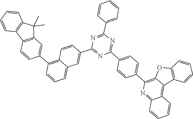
C1=CC(C2=NC(C3=CC4=CC=CC(C5=CC6=C(C7=C(C=CC=C7)C6(C)C)C=C5)=C4C=C3)=NC(C3=CC=C(C4=C5OC6=C(C5=C5C(=N4)C=CC=C5)C=CC=C6)C=C3)=N2)=CC=C1
